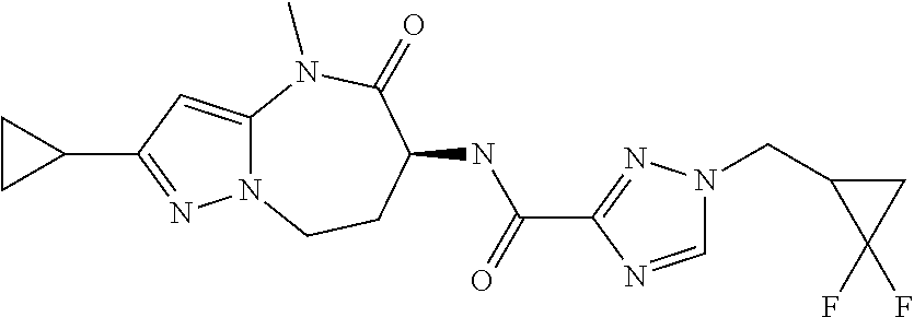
N12C(=CC(C3CC3)=N1)N(C)C(=O)C(NC(C1=NN(CC3C(F)(F)C3)C=N1)=O)CC2
